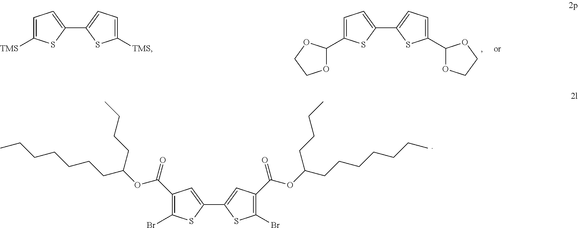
C1(C2=CC=C(C3OCCO3)S2)=CC=C(C2OCCO2)S1.C1(C(OC(CCCCCCC)CCCC)=O)=C(Br)SC(C2=CC(C(OC(CCCCCCC)CCCC)=O)=C(Br)S2)=C1.C1(C2=CC=C([TMS])S2)=CC=C([TMS])S1
